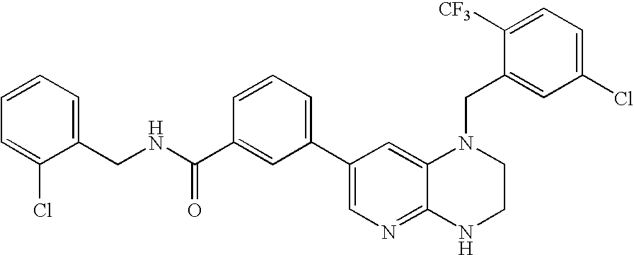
C1=CC=C(CNC(C2=CC(C3=CN=C4C(=C3)N(CC3=CC(Cl)=CC=C3[CF3])CCN4)=CC=C2)=O)C(Cl)=C1
